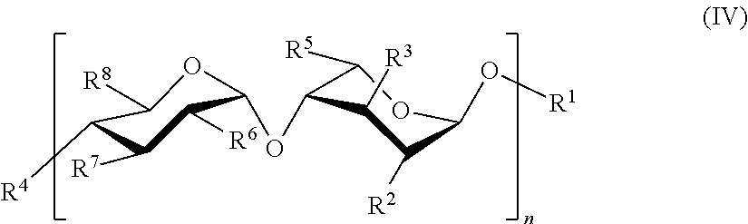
C1([R4])C([R7])C([R6])C(OC2C([R3])C([R2])C(O[R1])OC2[R5])OC1[R8]
